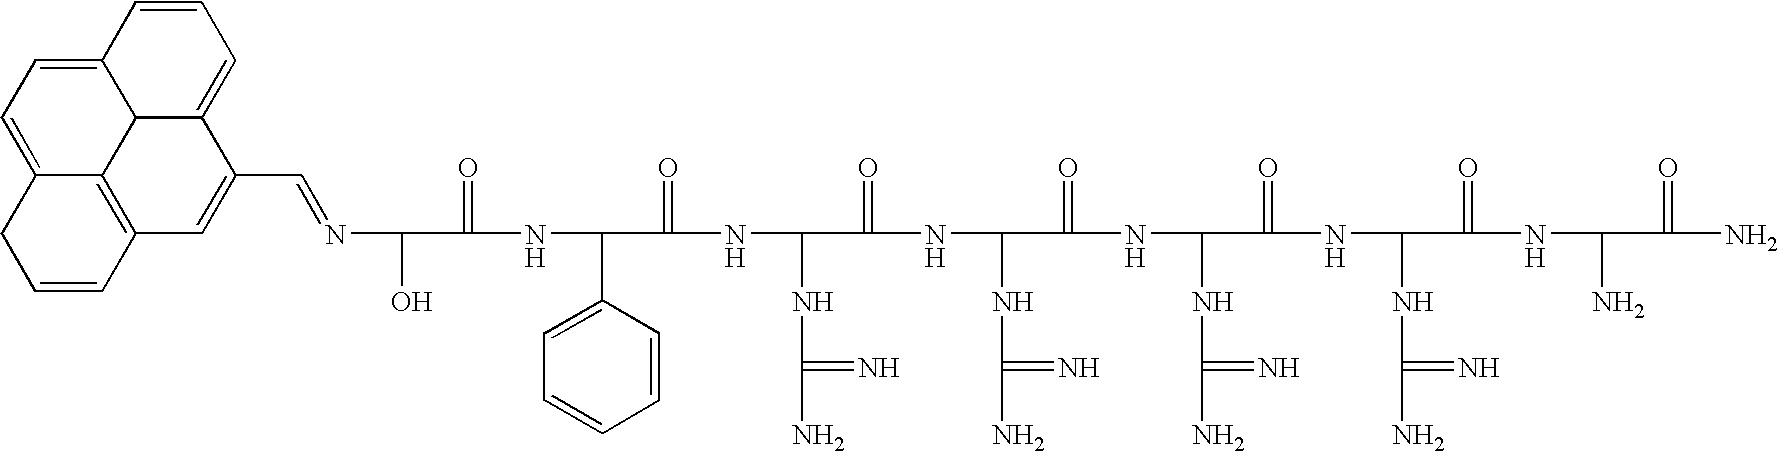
N(C(O)C(=O)NC(C1=CC=CC=C1)C(=O)NC(NC(N)=N)C(=O)NC(NC(N)=N)C(=O)NC(NC(N)=N)C(=O)NC(NC(N)=N)C(=O)NC(N)C(=O)N)=CC1=CC2=C3C4C1=CC=CC4=CC=C3CC=C2
